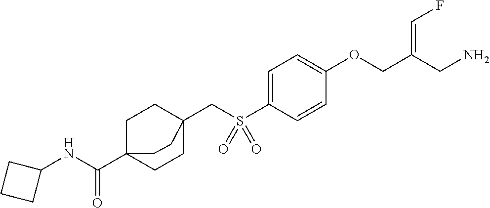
C1=C(S(CC23CCC(C(NC4CCC4)=O)(CC2)CC3)(=O)=O)C=CC(OCC(CN)=CF)=C1
